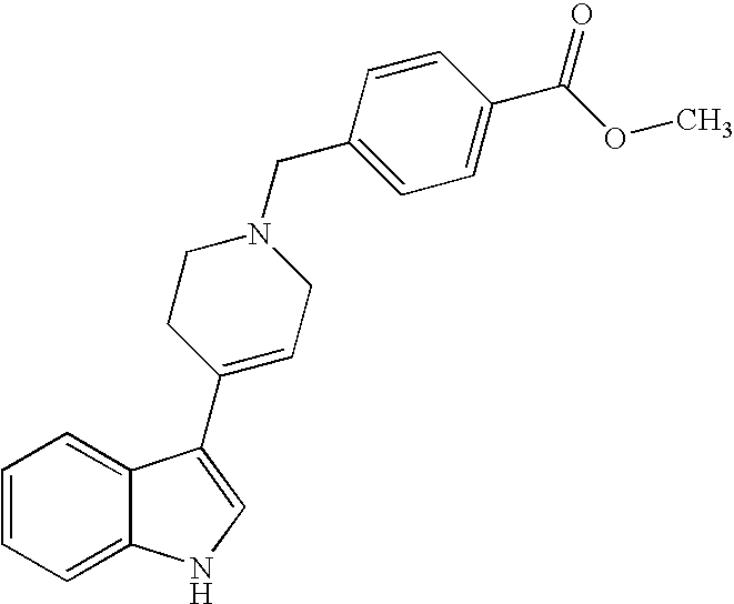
C1=CC=C2C(=C1)C(C1=CCN(CC3=CC=C(C(=O)OC)C=C3)CC1)=CN2
